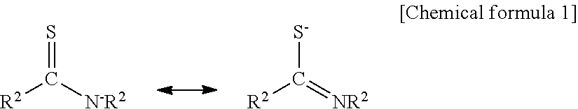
S=C([N-R2])[R2].[S-]C(=[NR2])[R2]
